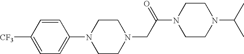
C1=CC([CF3])=CC=C1N1CCN(CC(N2CCN(C(C)C)CC2)=O)CC1
